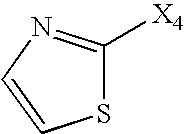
S1C([X4])=NC=C1
